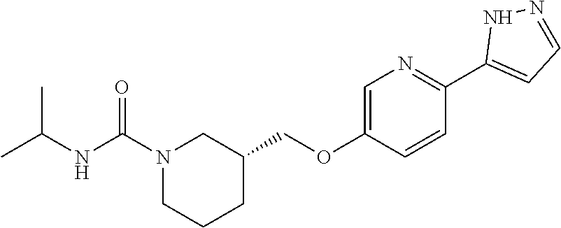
C1CC(COC2=CN=C(C3=CC=NN3)C=C2)CN(C(NC(C)C)=O)C1
